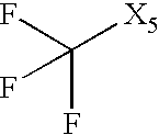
FC([X5])(F)F
